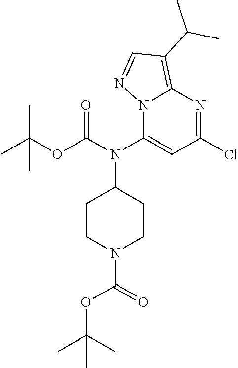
O(C(=O)N1CCC(N(C2=CC(Cl)=NC3=C(C(C)C)C=NN23)C(OC(C)(C)C)=O)CC1)C(C)(C)C
